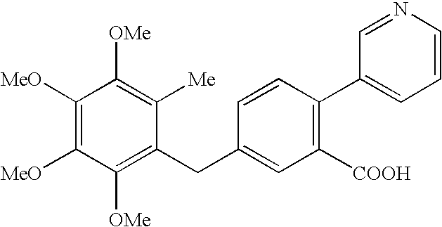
C1([MeO])=C([MeO])C([OMe])=C(CC2=CC([COOH])=C(C3=CC=CN=C3)C=C2)C([Me])=C1[OMe]
